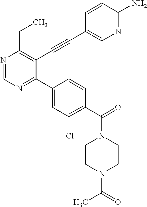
N1=CN=C(C2=CC(Cl)=C(C(=O)N3CCN(C(=O)C)CC3)C=C2)C(C#CC2=CN=C(N)C=C2)=C1CC
